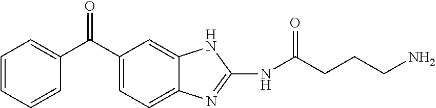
C1=CC=CC(C(C2=CC=C3C(=C2)NC(NC(CCCN)=O)=N3)=O)=C1
